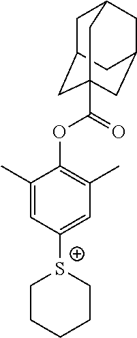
[S+]1(C2=CC(C)=C(OC(C34CC5CC(CC(C3)C5)C4)=O)C(C)=C2)CCCCC1
